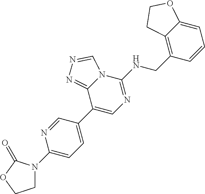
C1(N2CCOC2=O)=CC=C(C2=CN=C(NCC3=C4C(=CC=C3)OCC4)N3C2=NN=C3)C=N1
